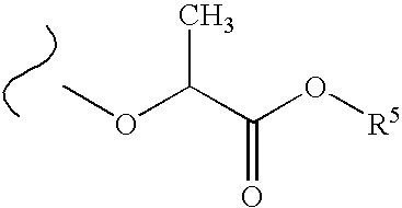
COC(C(O[R5])=O)C
